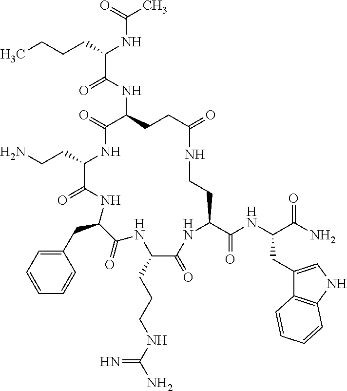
C(C1C(=O)NC(CC2=CC=CC=C2)C(=O)NC(CCCNC(N)=N)C(=O)NC(C(NC(C(N)=O)CC2=CNC3=C2C=CC=C3)=O)CCNC(=O)CCC(NC(C(CCCC)NC(C)=O)=O)C(=O)N1)CN
